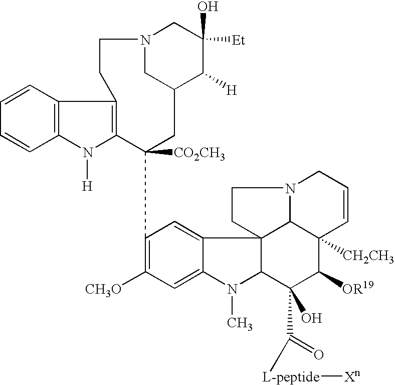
C1=CC2=C(C=C1)N([H])C1=C2CCN2CC(C([H])C(O)([Et])C2)CC1([CO2CH3])C1=C([CH3O])C=C2C(=C1)C13C(N2C)C(O)(C(=O)[L-peptide][Xn])C([OR19])C2([CH2CH3])C1N(CC=C2)CC3
